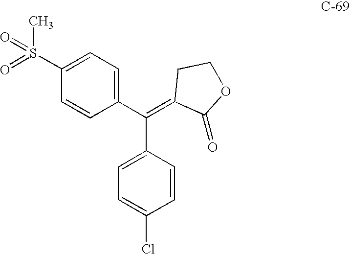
C1=C(Cl)C=CC(C(C2=CC=C(S(=O)(C)=O)C=C2)=C2C(=O)OCC2)=C1
